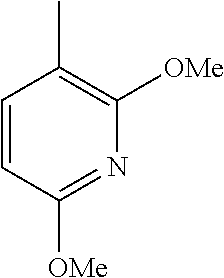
C1=CC([OMe])=NC([OMe])=C1C
